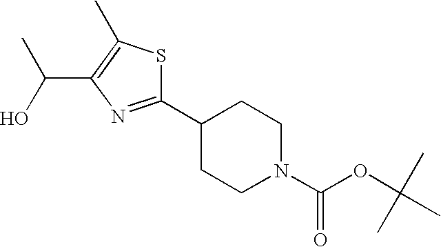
C1(C2=NC(C(O)C)=C(C)S2)CCN(C(OC(C)(C)C)=O)CC1
